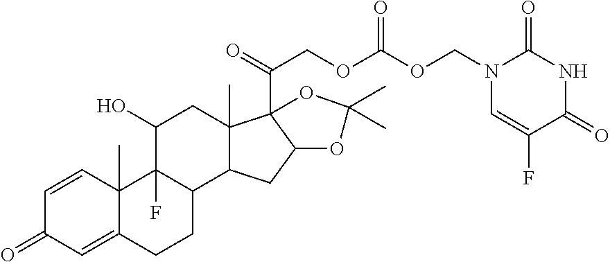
C1=CC2(C)C(=CC1=O)CCC1C2(F)C(O)CC2(C)C1CC1C2(C(COC(OCN2C=C(F)C(=O)NC2=O)=O)=O)OC(C)(C)O1
